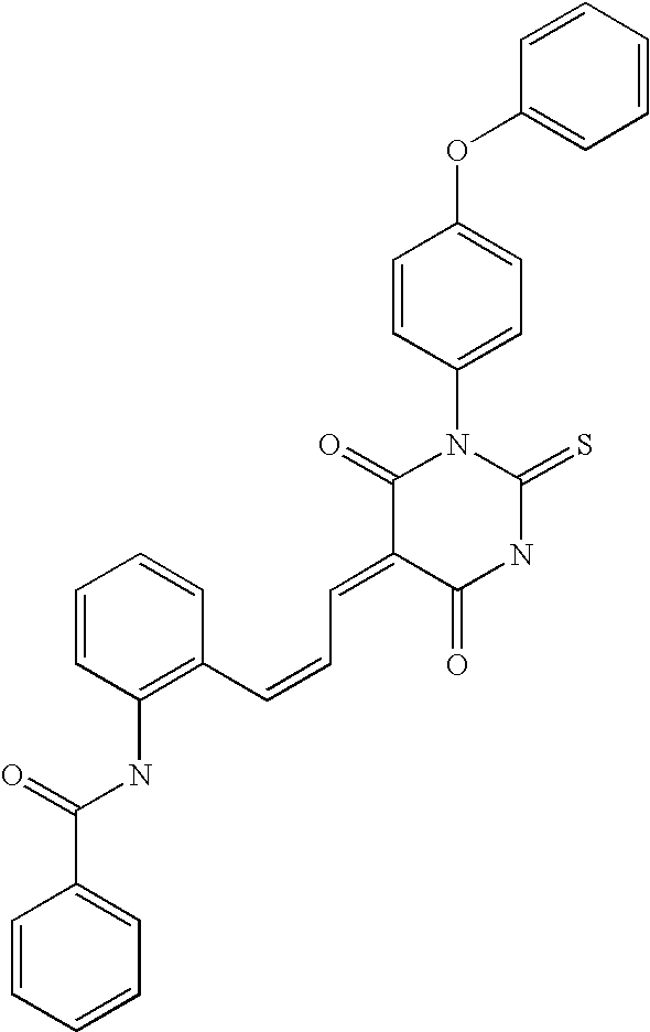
O=C1C(=CC=CC2=C(NC(=O)C3=CC=CC=C3)C=CC=C2)C(=O)N(C2=CC=C(OC3=CC=CC=C3)C=C2)C(=S)N1
